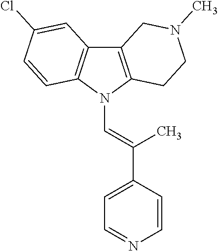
C12=C(N(C=C(C3=CC=NC=C3)C)C3=C1C=C(Cl)C=C3)CCN(C)C2
